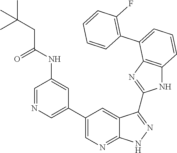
C1(F)=C(C2=CC=CC3=C2N=C(C2=NNC4=NC=C(C5=CN=CC(NC(CC(C)(C)C)=O)=C5)C=C42)N3)C=CC=C1
